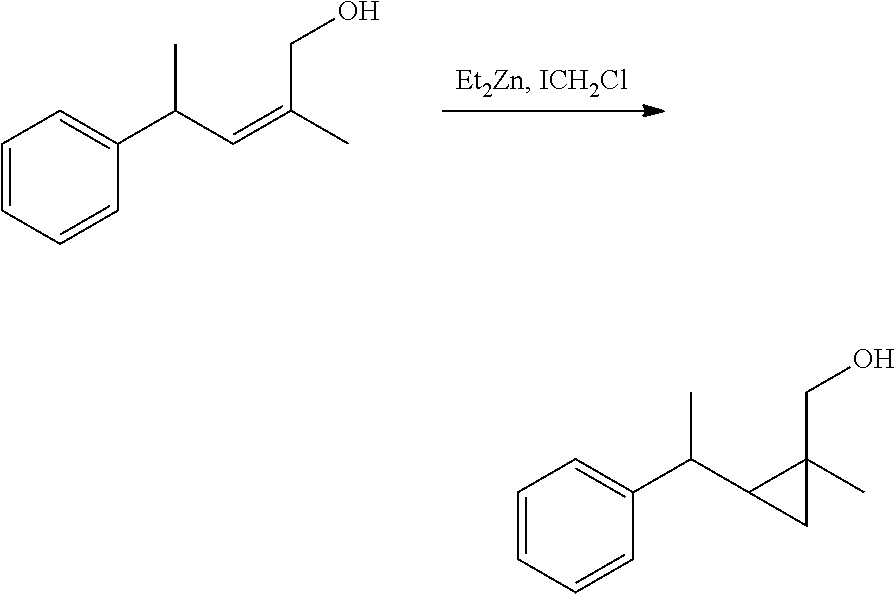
C1=CC=CC(C(C=C(C)CO)C)=C1.C1=CC=CC(C(C2C(C)(CO)C2)C)=C1
